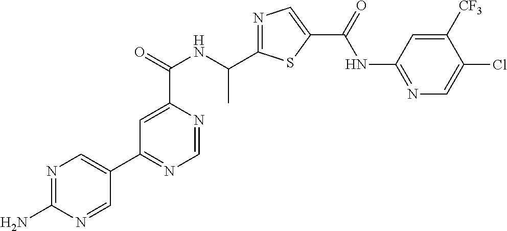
N1=C(C(NC(C2=CC(C3=CN=C(N)N=C3)=NC=N2)=O)C)SC(C(=O)NC2=NC=C(Cl)C([CF3])=C2)=C1
